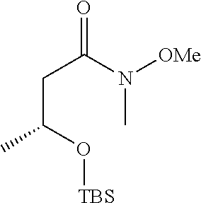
C(C(O[TBS])C)C(N(C)[OMe])=O
